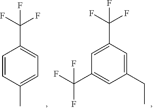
C1=CC(C)=CC=C1C(F)(F)F.C1=C(CC)C=C(C(F)(F)F)C=C1C(F)(F)F
